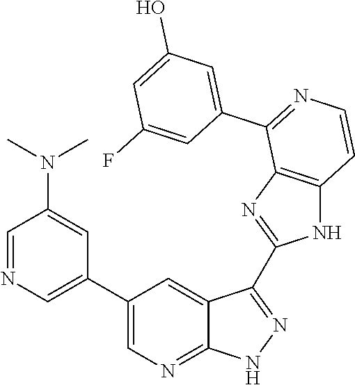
C1=NC=C(C2=CN=C3C(=C2)C(C2=NC4=C(N2)C=CN=C4C2=CC(O)=CC(F)=C2)=NN3)C=C1N(C)C
